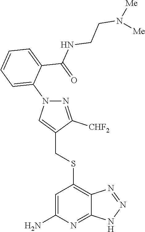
S(C1=C2C(=NC(N)=C1)NN=N2)CC1=CN(C2=CC=CC=C2C(NCCN([Me])[Me])=O)N=C1[CHF2]
